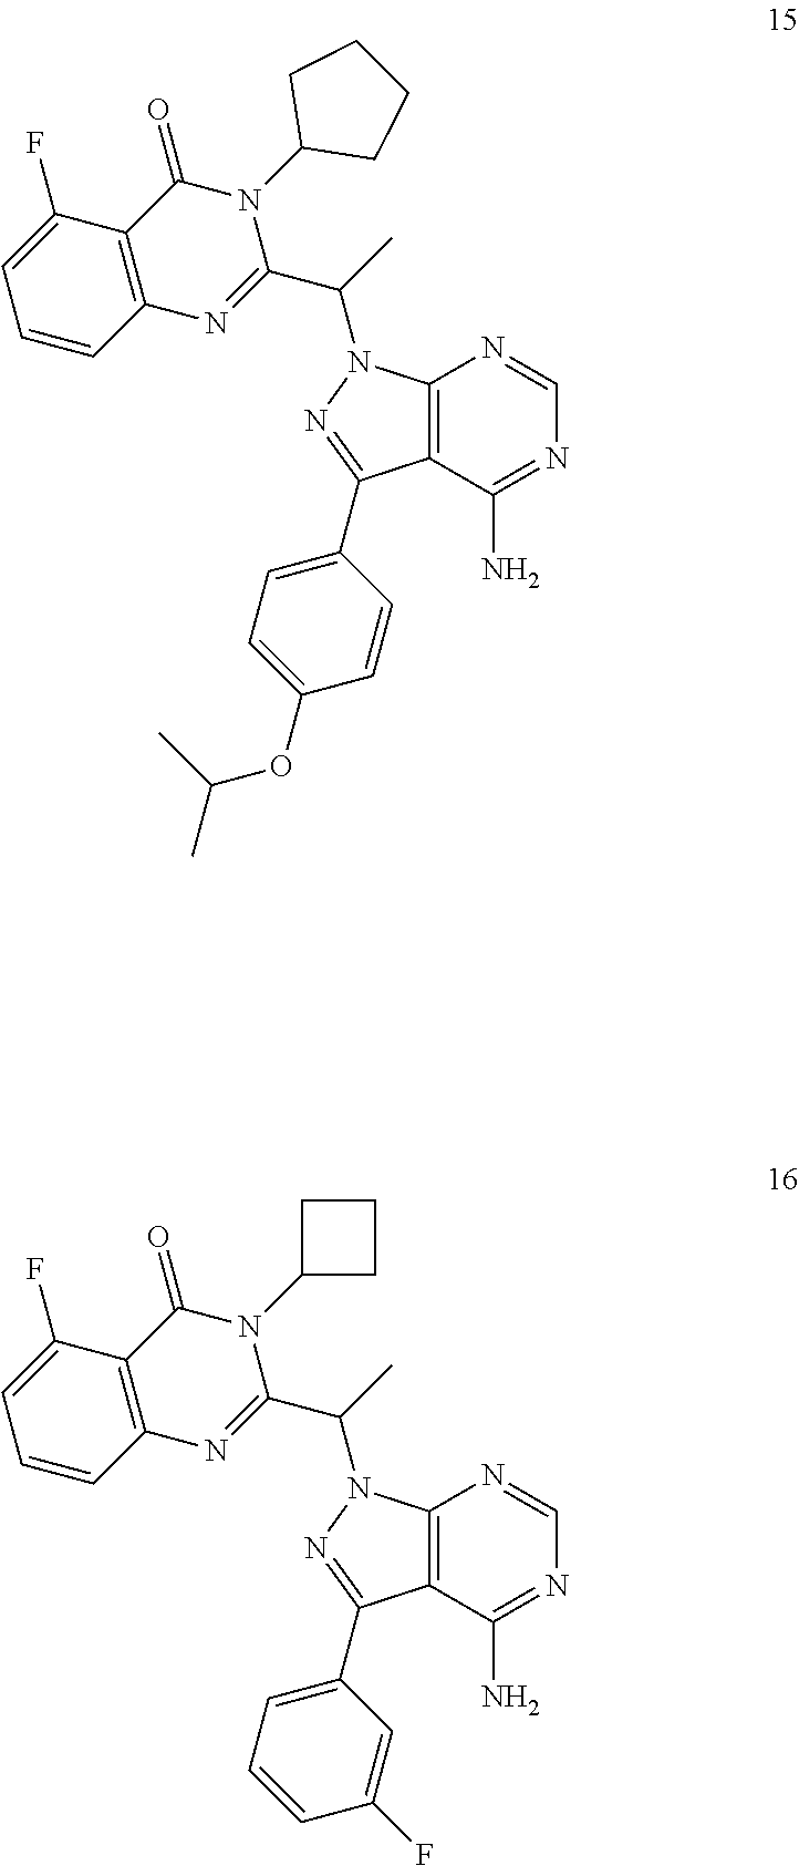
C12=C(C(N)=NC=N1)C(C1=CC=CC(F)=C1)=NN2C(C)C1=NC2=C(C(=O)N1C1CCC1)C(F)=CC=C2.C12=C(C(N)=NC=N1)C(C1=CC=C(OC(C)C)C=C1)=NN2C(C)C1=NC2=C(C(=O)N1C1CCCC1)C(F)=CC=C2
